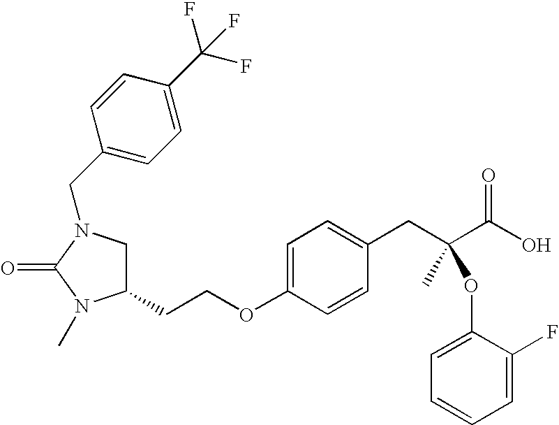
C(OC1=CC=C(CC(C)(C(O)=O)OC2=CC=CC=C2F)C=C1)CC1CN(CC2=CC=C(C(F)(F)F)C=C2)C(=O)N1C
